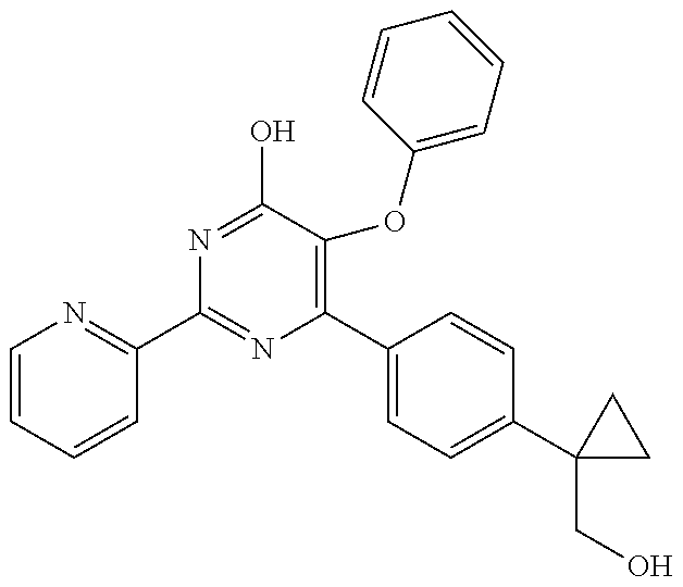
C1=CC=CC(C2=NC(C3=CC=C(C4(CO)CC4)C=C3)=C(OC3=CC=CC=C3)C(O)=N2)=N1
